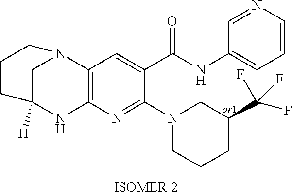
C1C2([H])NC3=C(N1CCC2)C=C(C(NC1=CC=CN=C1)=O)C(N1CCCC(C(F)(F)F)C1)=N3
